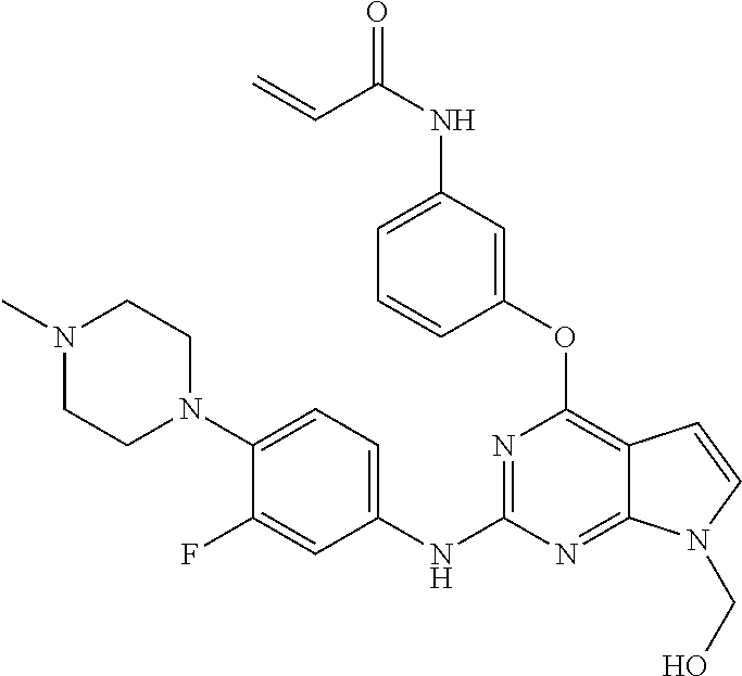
O=C(NC1=CC=CC(OC2=C3C(=NC(NC4=CC=C(N5CCN(C)CC5)C(F)=C4)=N2)N(CO)C=C3)=C1)C=C
